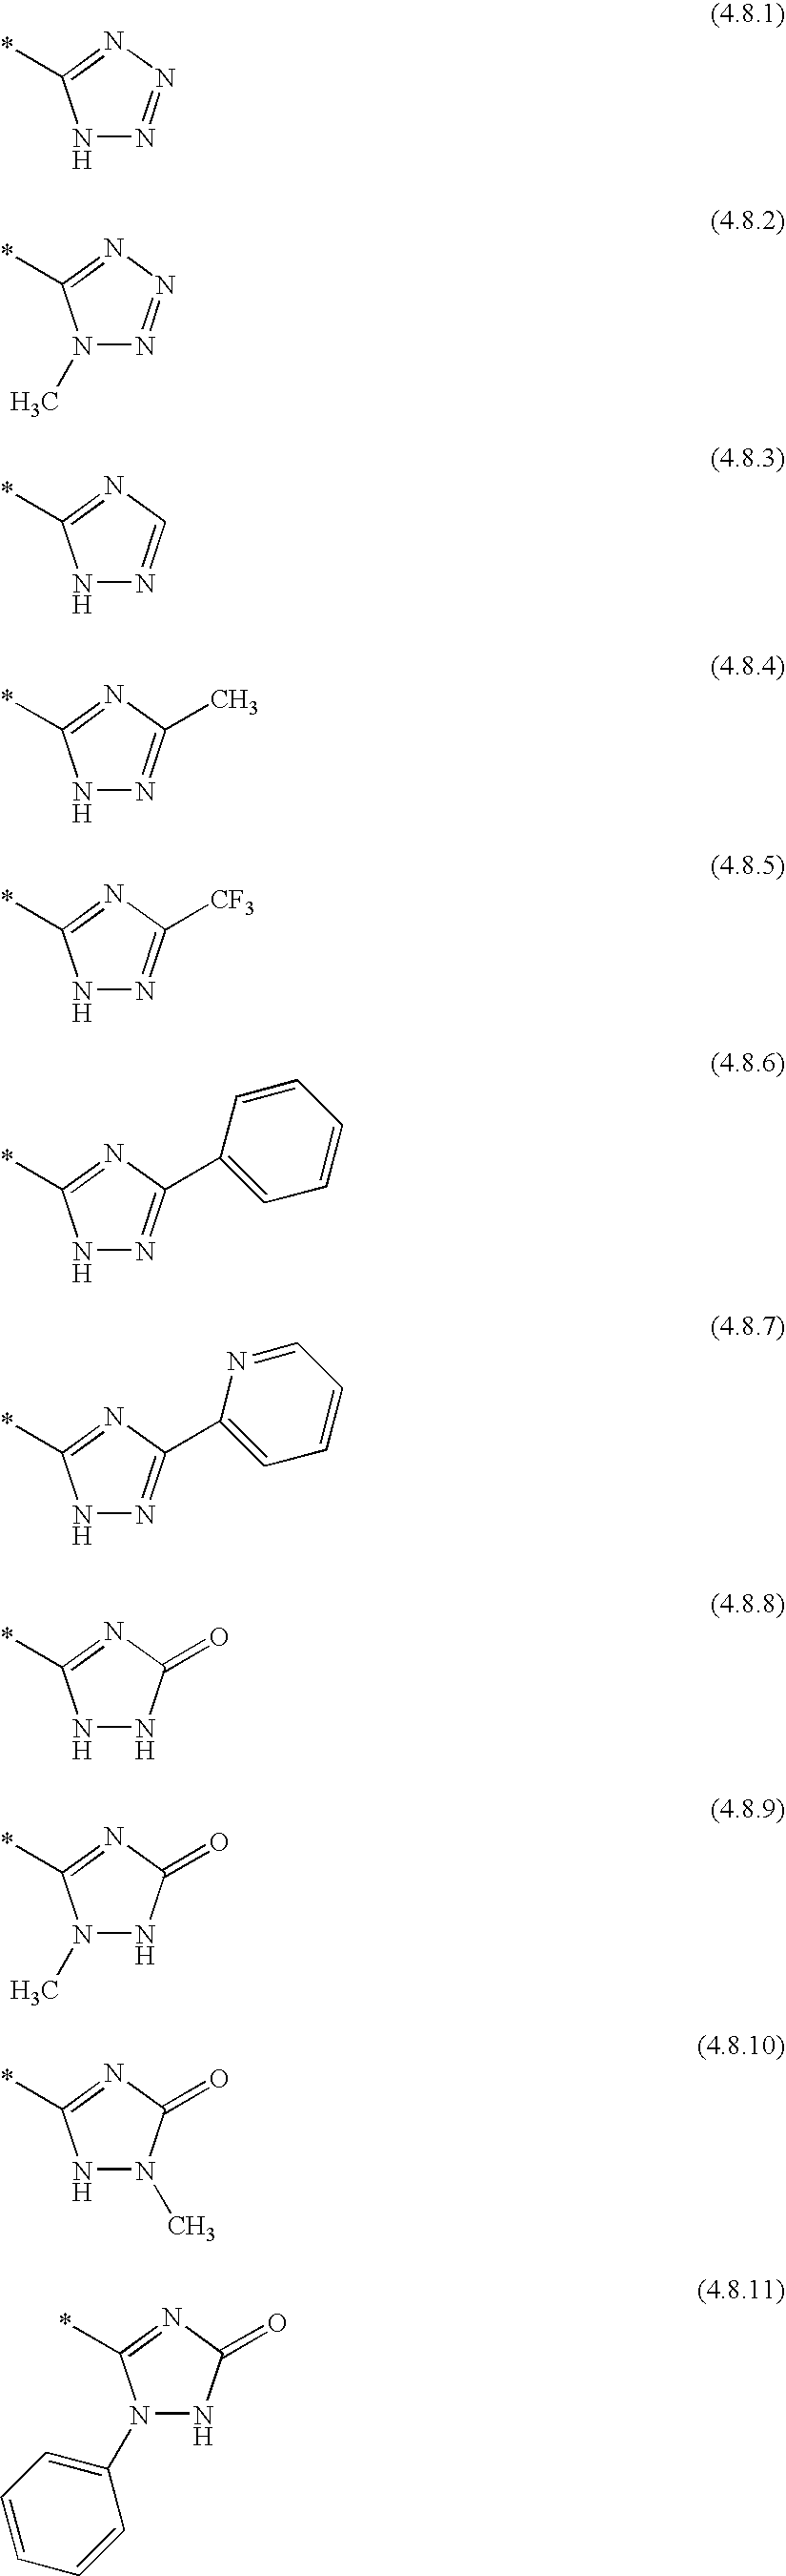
N1N=NN=C1*.N1(C)N=NN=C1*.N1N=CN=C1*.N1N=C(C)N=C1*.N1N=C([CF3])N=C1*.N1N=C(C2=CC=CC=C2)N=C1*.N1N=C(C2=CC=CC=N2)N=C1*.N1NC(=O)N=C1*.N1(C)NC(=O)N=C1*.N1N(C)C(=O)N=C1*.N1(C2=CC=CC=C2)NC(=O)N=C1*
